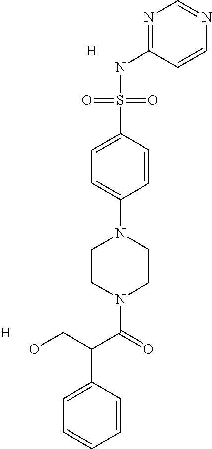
C1=CC(C(C(N2CCN(C3=CC=C(S(NC4=NC=NC=C4)(=O)=O)C=C3)CC2)=O)CO)=CC=C1.[H].[H]
